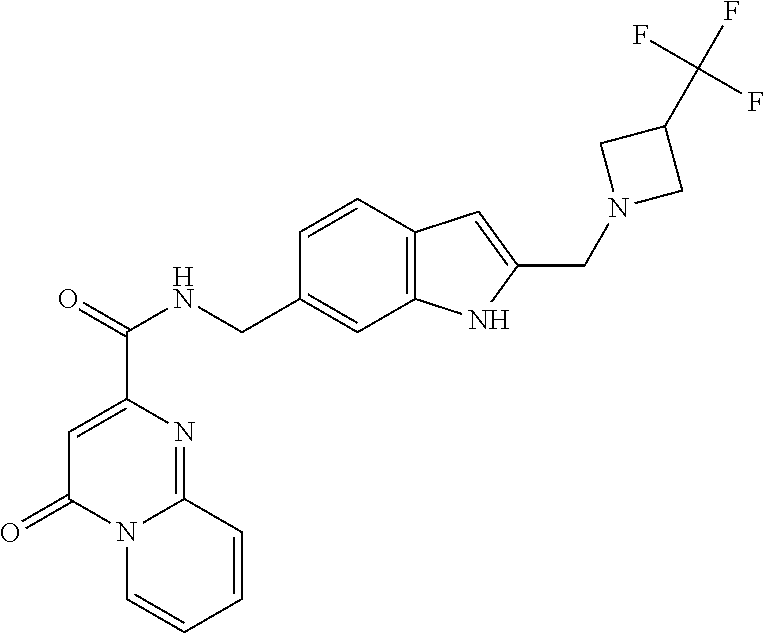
C1=C(C(=O)NCC2=CC3=C(C=C2)C=C(CN2CC(C(F)(F)F)C2)N3)N=C2N(C1=O)C=CC=C2
